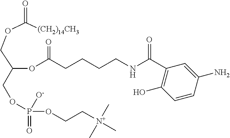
C(OC(CCCCNC(=O)C1=C(O)C=CC(N)=C1)=O)(COC([(CH2)14CH3])=O)COP(=O)(OCC[N+](C)(C)C)[O-]
